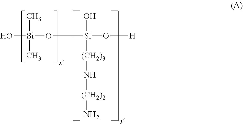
O[Si](C)(C)O[Si]([(CH2)3]N[(CH2)2]N)(O)O[H]
